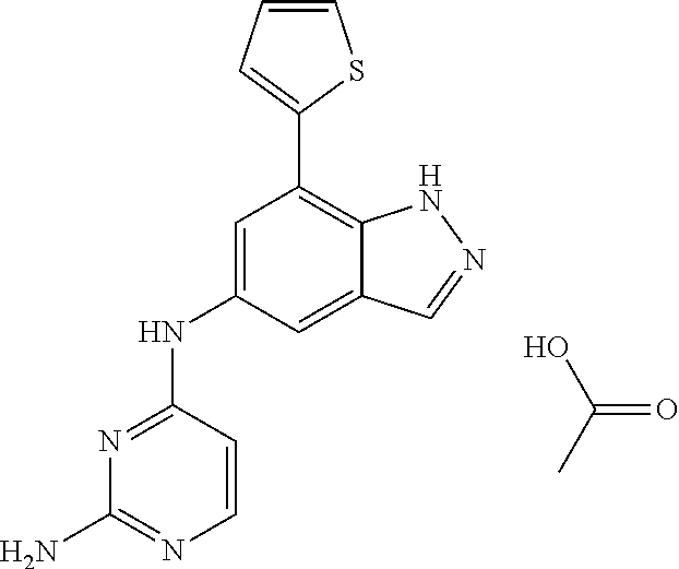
N1=C(NC2=CC(C3=CC=CS3)=C3C(=C2)C=NN3)C=CN=C1N.OC(C)=O
